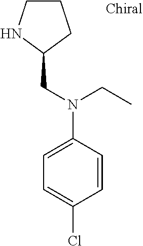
C1CNC(CN(C2=CC=C(Cl)C=C2)CC)C1
